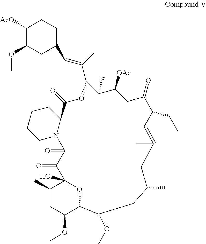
C1([AcO])C(OC)CC(C=C(C)C2OC(=O)C3CCCCN3C(=O)C(=O)C3(O)C(C)CC(OC)C(O3)C(OC)CC(C)CC(C)=CC(CC)C(=O)CC([OAc])C2C)CC1
